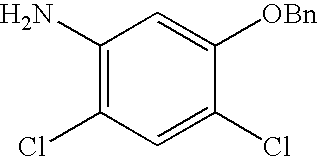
C1(N)=C(Cl)C=C(Cl)C([OBn])=C1
